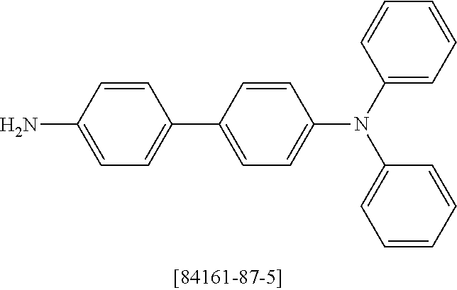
NC1=CC=C(C2=CC=C(N(C3=CC=CC=C3)C3=CC=CC=C3)C=C2)C=C1
